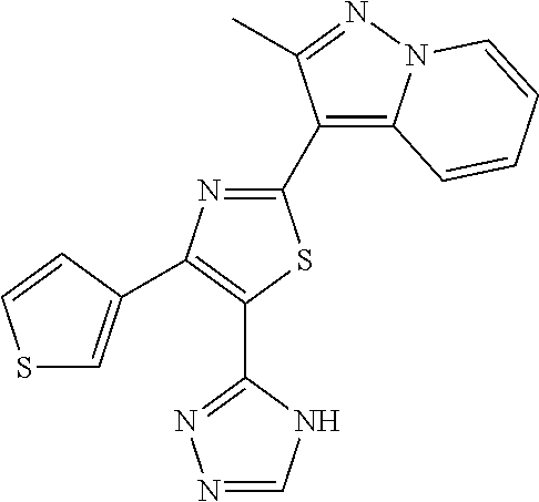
C1(C2=C3N(N=C2C)C=CC=C3)=NC(C2=CSC=C2)=C(C2=NN=CN2)S1
